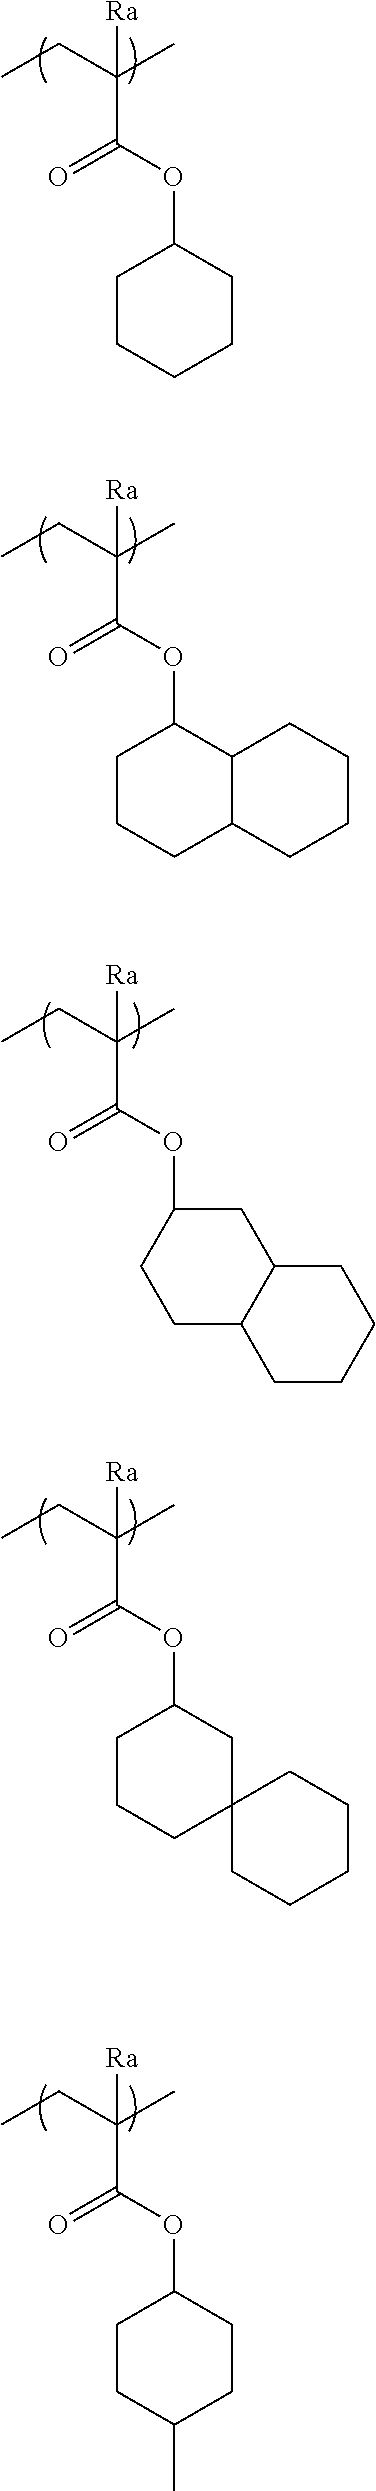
C([Ra])(C(=O)OC1CCCCC1)(C)CC.C([Ra])(C(=O)OC1CCCC2C1CCCC2)(C)CC.C([Ra])(C(=O)OC1CC2C(CC1)CCCC2)(C)CC.C([Ra])(C(=O)OC1CCCC2(C1)CCCCC2)(C)CC.C([Ra])(C(=O)OC1CCC(C)CC1)(C)CC
